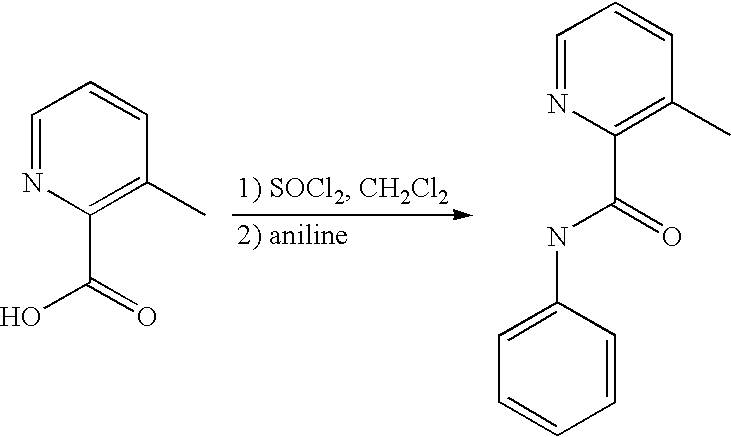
C1=NC(C(O)=O)=C(C)C=C1.C1=NC(C(NC2=CC=CC=C2)=O)=C(C)C=C1
